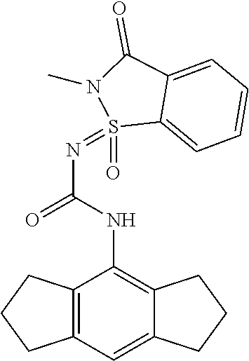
C12=C(C=C3C(=C1NC(N=S1(=O)C4=CC=CC=C4C(=O)N1C)=O)CCC3)CCC2
